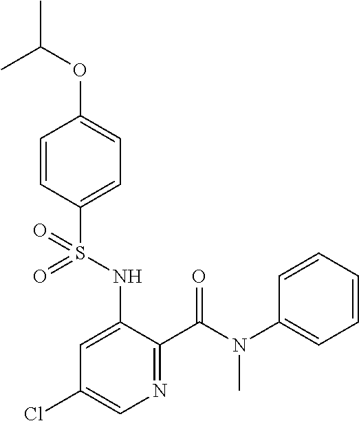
C1=CC(S(NC2=CC(Cl)=CN=C2C(N(C2=CC=CC=C2)C)=O)(=O)=O)=CC=C1OC(C)C
